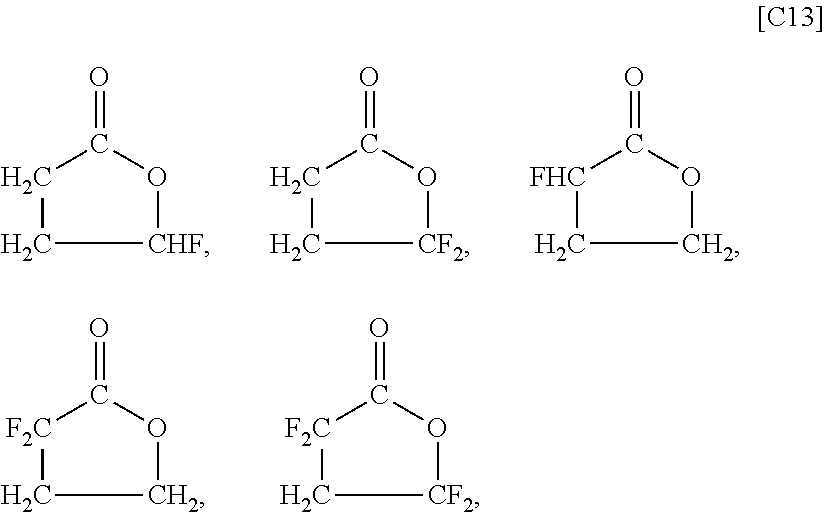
C1(=O)CC[CHF]O1.C1(=O)CC[CF2]O1.C1(=O)[FHC]CCO1.C1(=O)[F2C]CCO1.C1(=O)[F2C]C[CF2]O1
